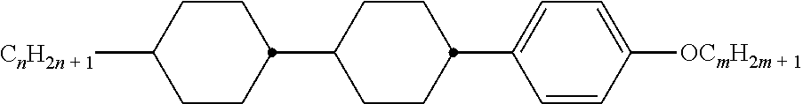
C1CC(C2=CC=C([OCmH2m + 1])C=C2)CCC1C1CCC([CnH2n + 1])CC1
